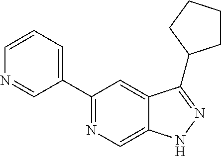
C1(C2=CC=CN=C2)=NC=C2C(=C1)C(C1CCCC1)=NN2
